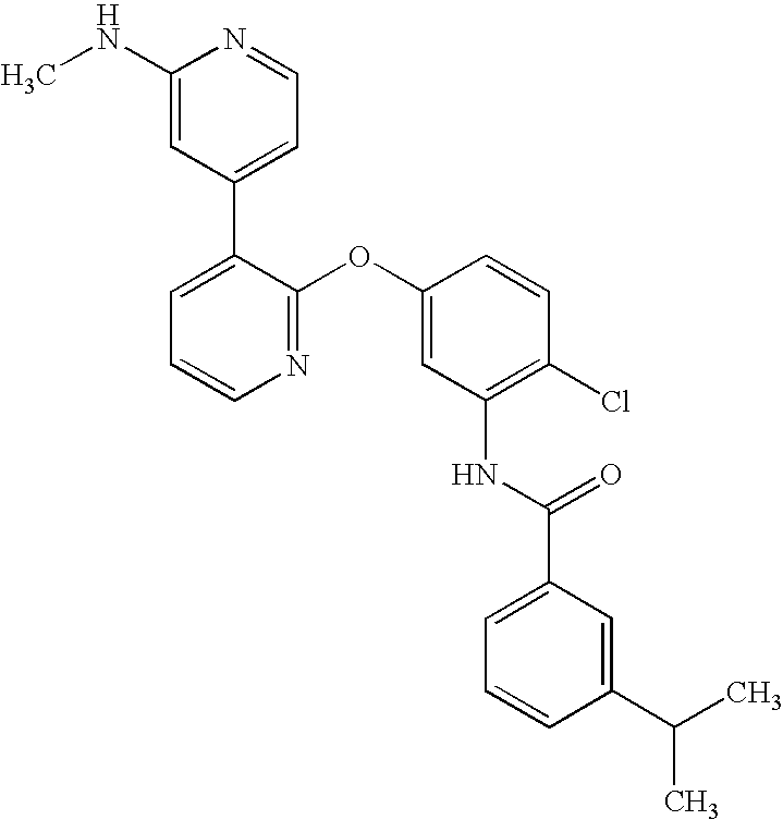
C1(NC)=CC(C2=CC=CN=C2OC2=CC(NC(C3=CC=CC(C(C)C)=C3)=O)=C(Cl)C=C2)=CC=N1
